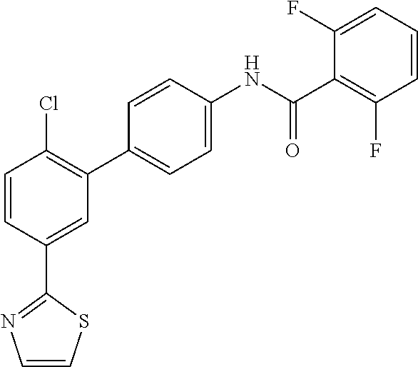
C1=CC(C2=NC=CS2)=CC(C2=CC=C(NC(C3=C(F)C=CC=C3F)=O)C=C2)=C1Cl
